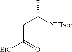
C(C(=O)[EtO])C(C)[NHBoc]
